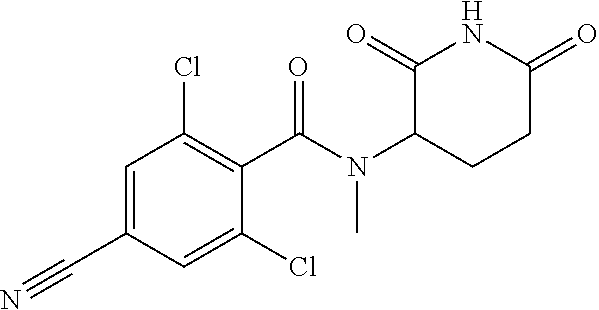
C1=C(C#N)C=C(Cl)C(C(N(C2CCC(=O)NC2=O)C)=O)=C1Cl
